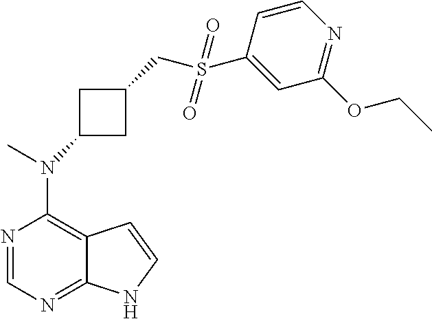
N1=CN=C2C(=C1N(C)C1CC(CS(C3=CC(OCC)=NC=C3)(=O)=O)C1)C=CN2
